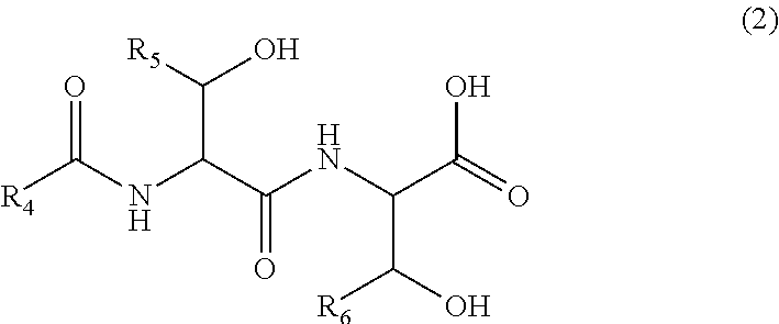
[R4]C(NC(C(NC(C(=O)O)C(O)[R6])=O)C([R5])O)=O
